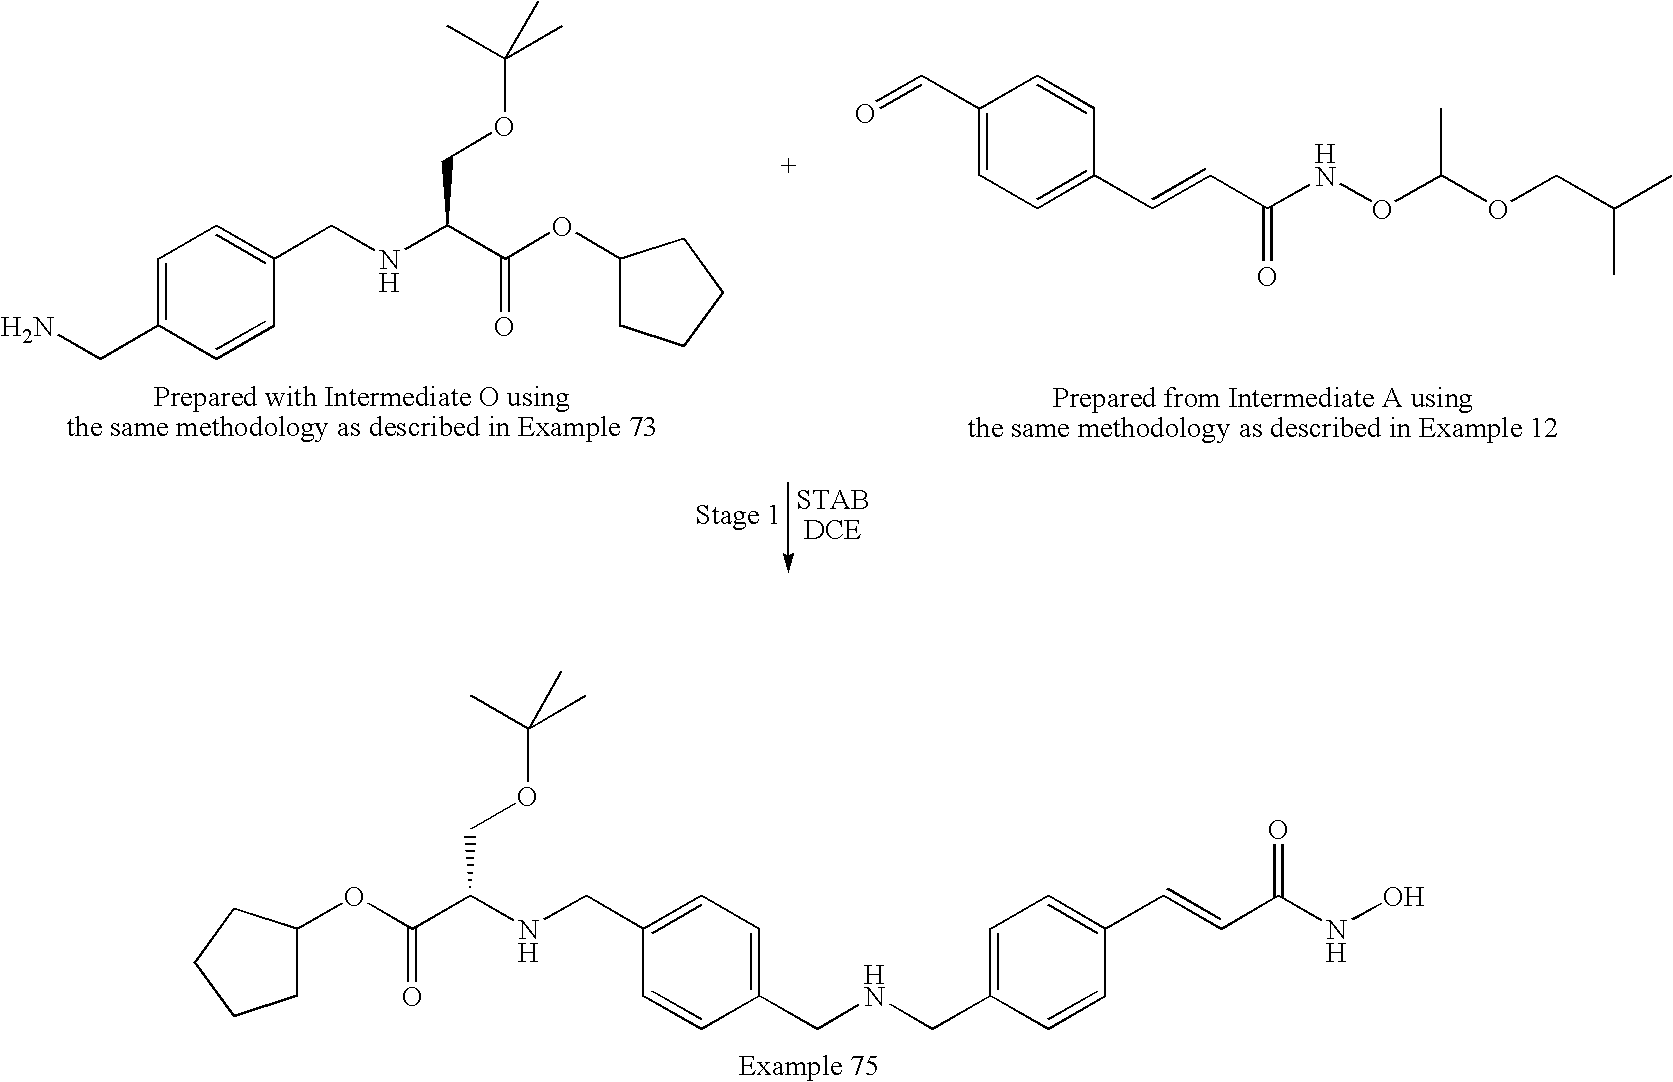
C1(C=O)=CC=C(C=CC(NOC(OCC(C)C)C)=O)C=C1.C1=C(CN)C=CC(CNC(C(OC2CCCC2)=O)COC(C)(C)C)=C1.C1=C(CNCC2=CC=C(C=CC(NO)=O)C=C2)C=CC(CNC(C(OC2CCCC2)=O)COC(C)(C)C)=C1
